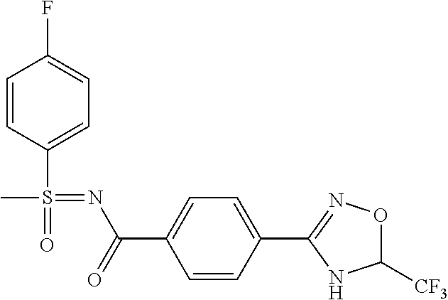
C1=CC(S(C)(=O)=NC(C2=CC=C(C3=NOC([CF3])N3)C=C2)=O)=CC=C1F
